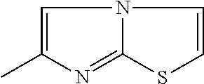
C1=C(C)N=C2N1C=CS2
